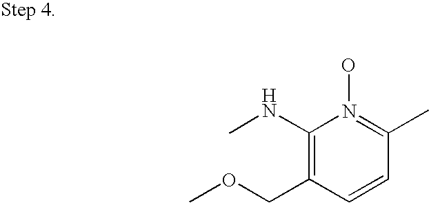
C1(NC)=C(COC)C=CC(C)=N1O
